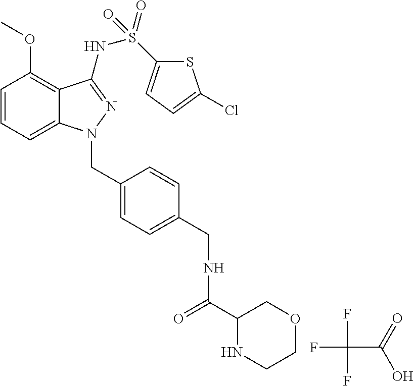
C1=CC=C2C(=C1OC)C(NS(C1=CC=C(Cl)S1)(=O)=O)=NN2CC1=CC=C(CNC(=O)C2NCCOC2)C=C1.FC(F)(F)C(=O)O
